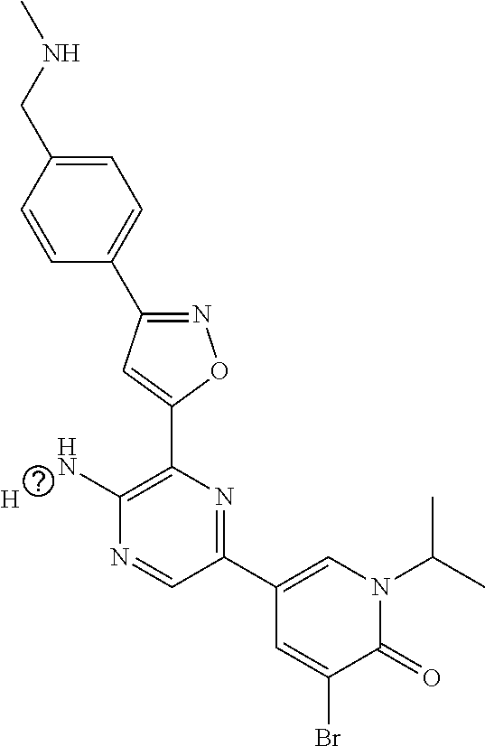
C1=CC(CNC)=CC=C1C1=NOC(C2=C(N)N=CC(C3=CN(C(C)C)C(=O)C(Br)=C3)=N2)=C1.[H]
